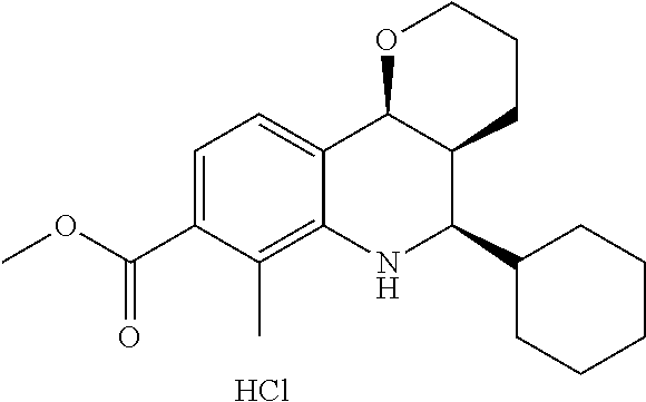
C12=CC=C(C(OC)=O)C(C)=C1NC(C1CCCCC1)C1C2OCCC1.Cl
